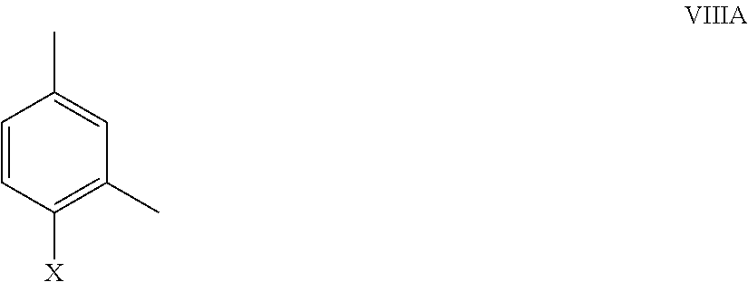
C1=CC([X])=C(C)C=C1C
